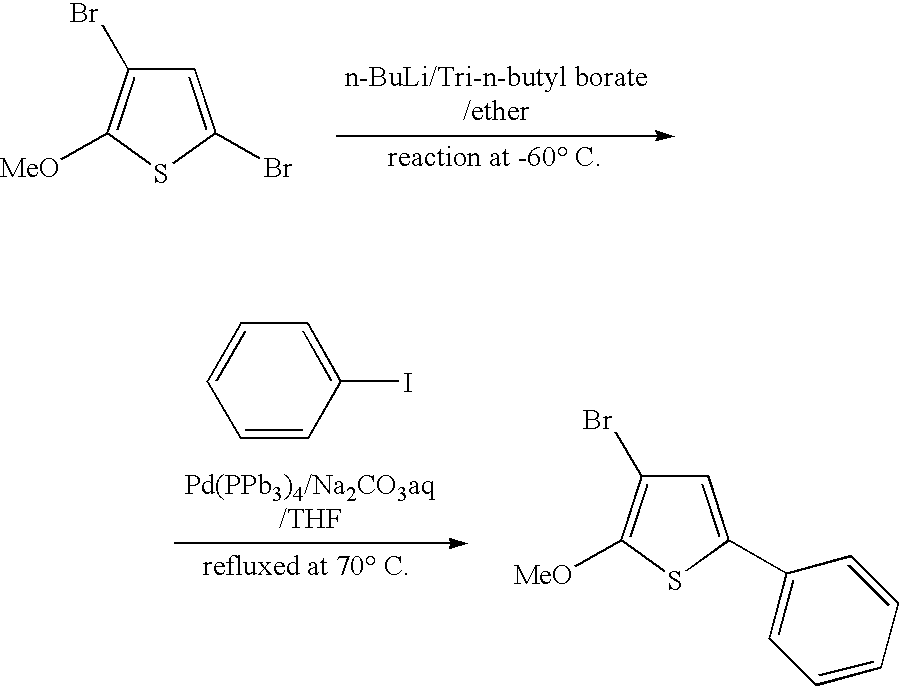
C1=C(Br)SC([MeO])=C1Br.C1=CC(I)=CC=C1.C1=C(C2=CC=CC=C2)SC([MeO])=C1Br
